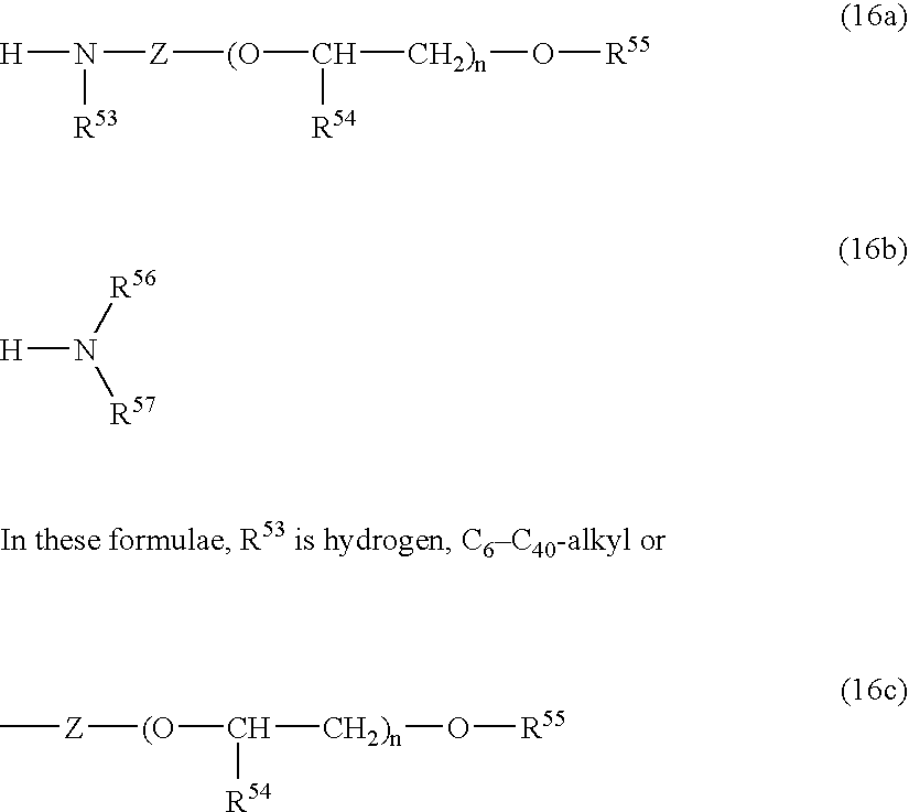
[H]N([R53])[Z][(O]C([CH2)n]O[R55])[R54].[H]N([R56])[R57].C[Z][(O]C([CH2)n]O[R55])[R54]
